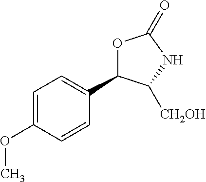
C1=C(OC)C=CC(C2OC(=O)NC2[CH2OH])=C1
